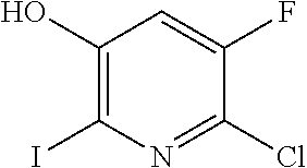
C1(O)=C(I)N=C(Cl)C(F)=C1
